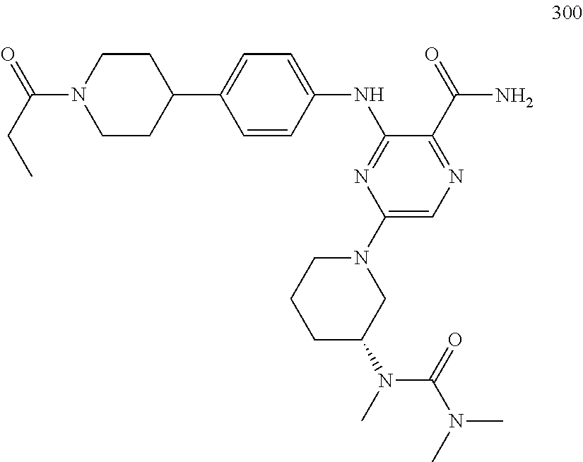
C1(NC2=NC(N3CCCC(N(C(N(C)C)=O)C)C3)=CN=C2C(=O)N)=CC=C(C2CCN(C(CC)=O)CC2)C=C1
